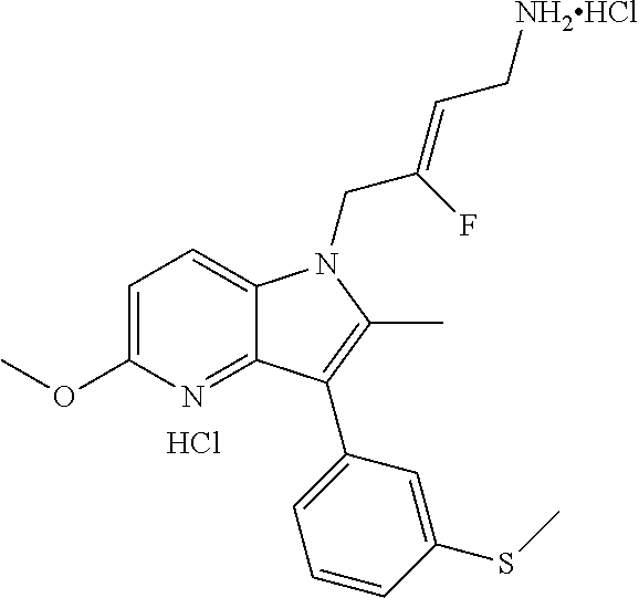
C1=C(OC)N=C2C(=C1)N(CC(=CC[NH2HCl])F)C(C)=C2C1=CC=CC(SC)=C1.Cl
